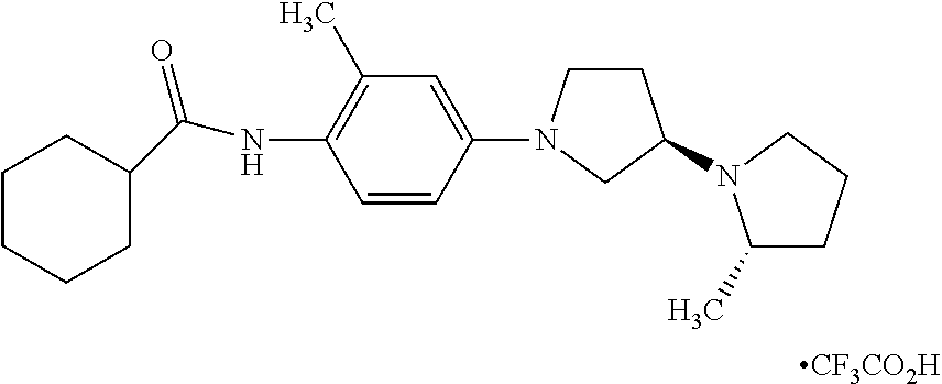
C(NC1=C(C)C=C(N2CCC(N3C(C)CCC3)C2)C=C1)(=O)C1CCCCC1.[CF3CO2H]
